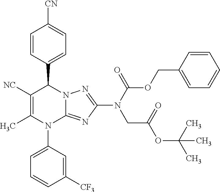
C1=CC(C2C([NC])=C(C)N(C3=CC=CC([CF3])=C3)C3=NC(N(C(=O)OCC4=CC=CC=C4)CC(OC(C)(C)C)=O)=NN23)=CC=C1[CN]
